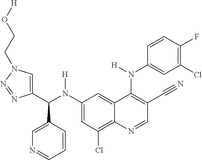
C1(N(C(C2=CN(CCO[H])N=N2)C2=CN=CC=C2)[H])=CC(Cl)=C2C(=C1)C(N(C1=CC(Cl)=C(F)C=C1)[H])=C(C#N)C=N2
